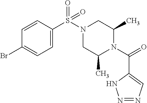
C1=CC(S(N2CC(C)N(C(=O)C3=CN=NN3)C(C)C2)(=O)=O)=CC=C1Br
